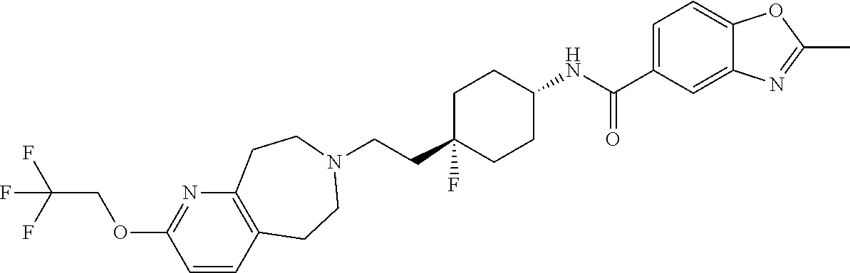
C(CC1(F)CCC(NC(C2=CC=C3C(=C2)N=C(C)O3)=O)CC1)N1CCC2=C(N=C(OCC(F)(F)F)C=C2)CC1
